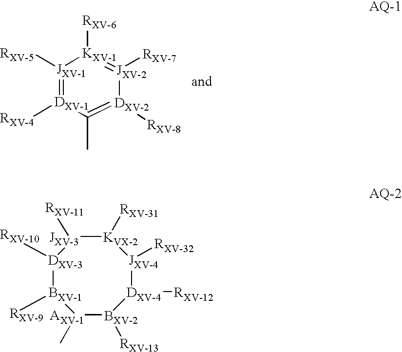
[JXV-1]1([RXV-5])=[DXV-1]([RXV-4])C(C)=[DXV-2]([RXV-8])[JXV-2]([RXV-7])=[KXV-1]1[RXV-6].[DXV-3]1([RXV-10])[BXV-1]([RXV-9])[AXV-1](C)[BXV-2]([RXV-13])[DXV-4]([RXV-12])[JXV-4]([RXV-32])[KVX-2]([RXV-31])[JXV-3]1[RXV-11]
